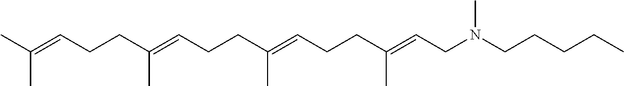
C(C(=CCCC(=CCCC(=CCN(CCCCC)C)C)C)C)CC=C(C)C
